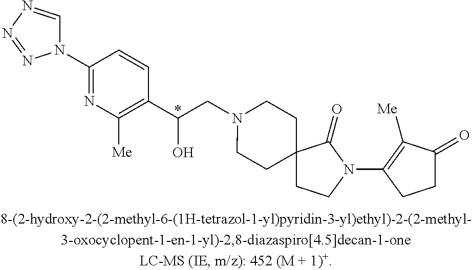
*.N1=C(N2C=NN=N2)C=CC(C(O)CN2CCC3(CC2)CCN(C2=C([Me])C(=O)CC2)C3=O)=C1[Me]
